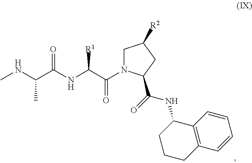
CNC(C(NC(C(=O)N1CC([R2])CC1C(NC1CCCC2=C1C=CC=C2)=O)[R1])=O)C
